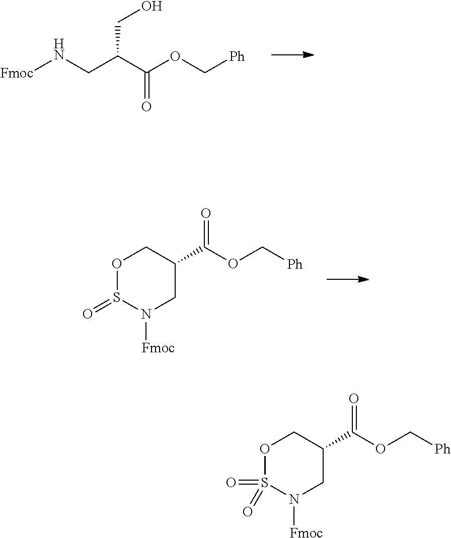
[Fmoc]NCC(C(OC[Ph])=O)CO.C1OS(=O)N([Fmoc])CC1C(OC[Ph])=O.C1OS(=O)(=O)N([Fmoc])CC1C(OC[Ph])=O
